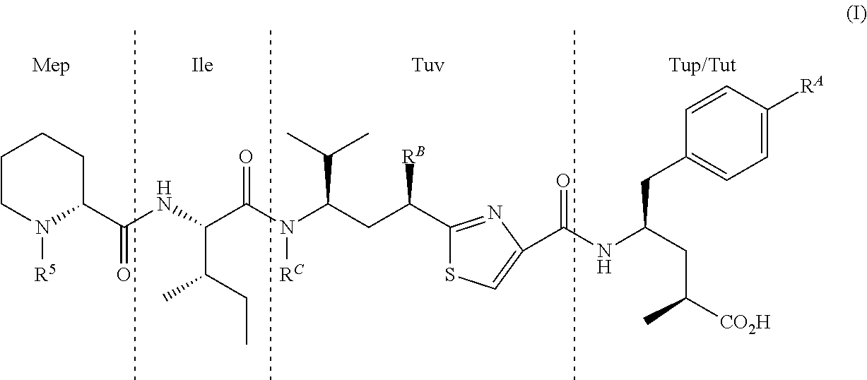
C1CN([R5])C(C(NC(C(N(C(CC([RB])C2=NC(C(NC(CC([CO2H])C)CC3=CC=C([RA])C=C3)=O)=CS2)C(C)C)[RC])=O)C(C)CC)=O)CC1
